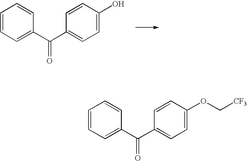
C(C1=CC=CC=C1)(=O)C1=CC=C(O)C=C1.C(C1=CC=CC=C1)(=O)C1=CC=C(OC[CF3])C=C1
